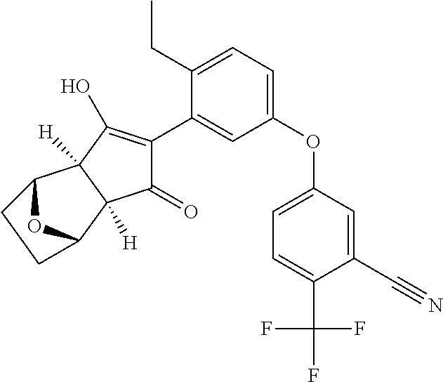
C1(=O)C(C2=CC(OC3=CC=C(C(F)(F)F)C(C#N)=C3)=CC=C2CC)=C(O)C2([H])C1([H])C1OC2CC1
